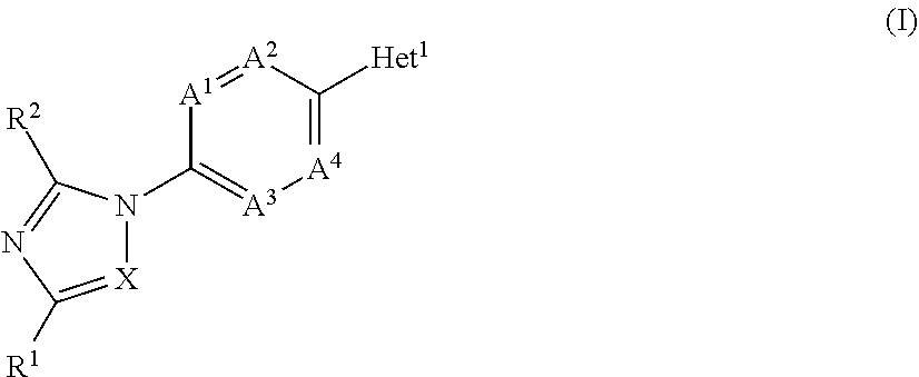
[A4]1=C([Het1])[A2]=[A1]C(N2[X]=C([R1])N=C2[R2])=[A3]1
